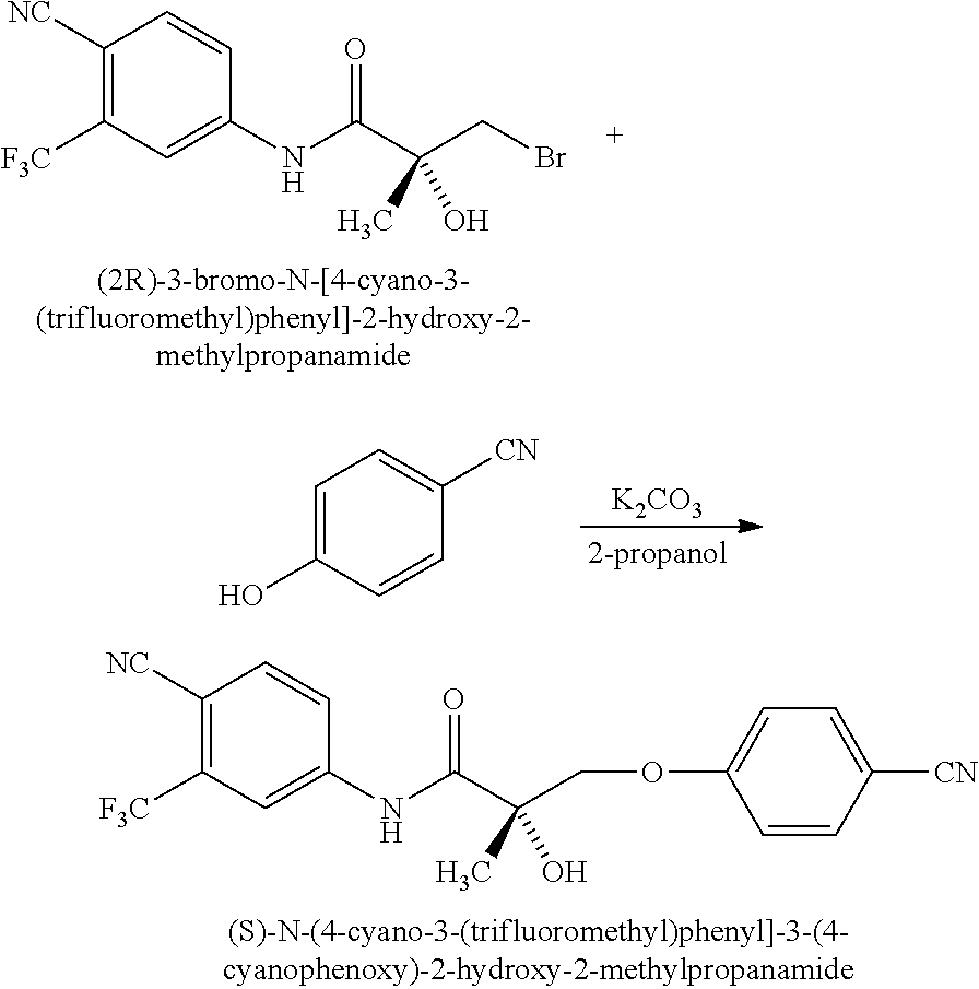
[K2CO3].C1=CC(O)=CC=C1[CN].C1([F3C])=C([NC])C=CC(NC(C(C)(O)COC2=CC=C([CN])C=C2)=O)=C1.C1([F3C])=C([NC])C=CC(NC(C(CBr)(C)O)=O)=C1
